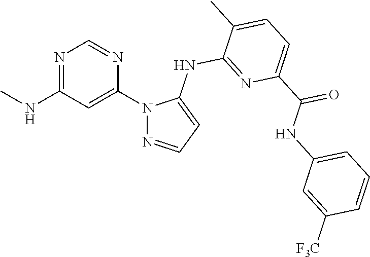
N1=C(NC)C=C(N2N=CC=C2NC2=NC(C(NC3=CC=CC([F3C])=C3)=O)=CC=C2C)N=C1
